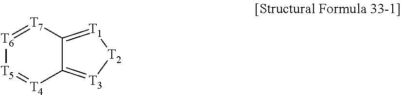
C12=[T1][T2][T3]=C1[T4]=[T5][T6]=[T7]2
